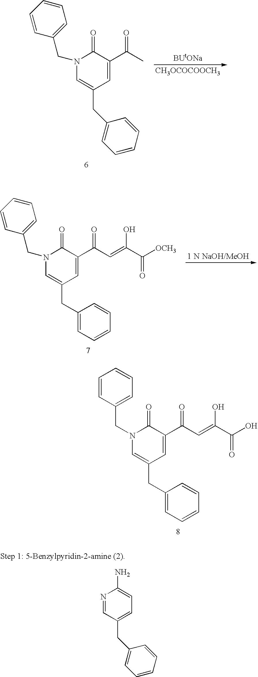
C1=C(CC2=CC=CC=C2)C=C(C(C=C(C(O)=O)O)=O)C(=O)N1CC1=CC=CC=C1.C1=C(CC2=CC=CC=C2)C=C(C(C)=O)C(=O)N1CC1=CC=CC=C1.[CH3OCOCOOCH3].C1=C(CC2=CC=CC=C2)C=C(C(C=C(C([OCH3])=O)O)=O)C(=O)N1CC1=CC=CC=C1.N1=CC(CC2=CC=CC=C2)=CC=C1N
